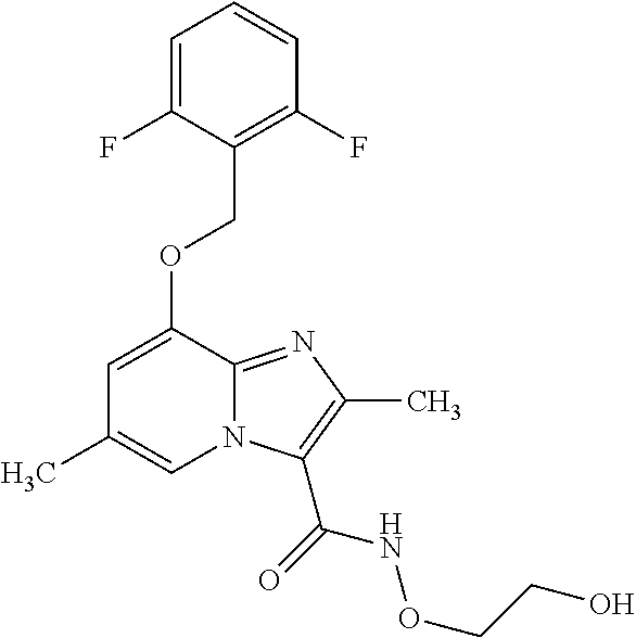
C1(F)=C(COC2=CC(C)=CN3C2=NC(C)=C3C(=O)NOCCO)C(F)=CC=C1
